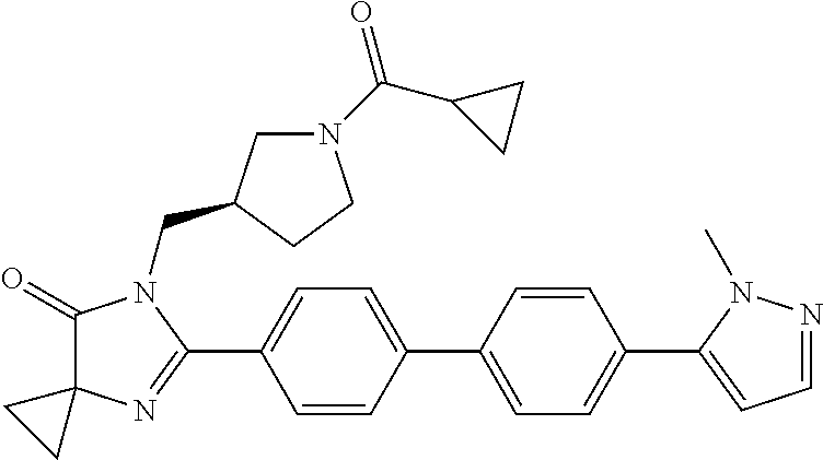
C1(=O)C2(N=C(C3=CC=C(C4=CC=C(C5=CC=NN5C)C=C4)C=C3)N1CC1CN(C(C3CC3)=O)CC1)CC2
